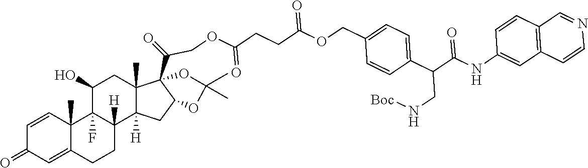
C1=CC2(C)C(=CC1=O)CCC1([H])C2(F)C(O)CC2(C)C1([H])CC1C2(C(COC(CCC(OCC2=CC=C(C(C(NC3=CC4=C(C=C3)C=NC=C4)=O)CN[Boc])C=C2)=O)=O)=O)OC(C)(C)O1
